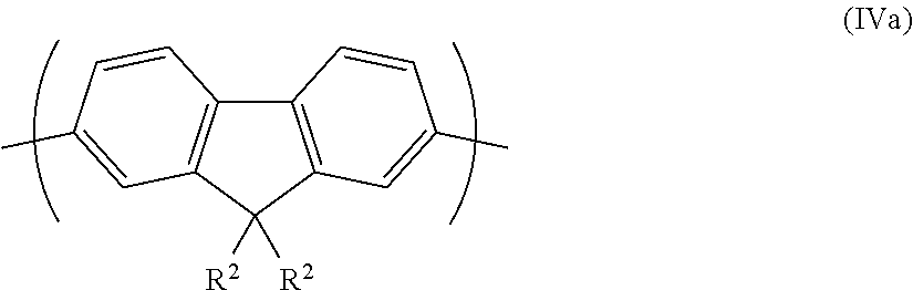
C12=C(C([R2])([R2])C3=C1C=CC(C)=C3)C=C(C)C=C2
